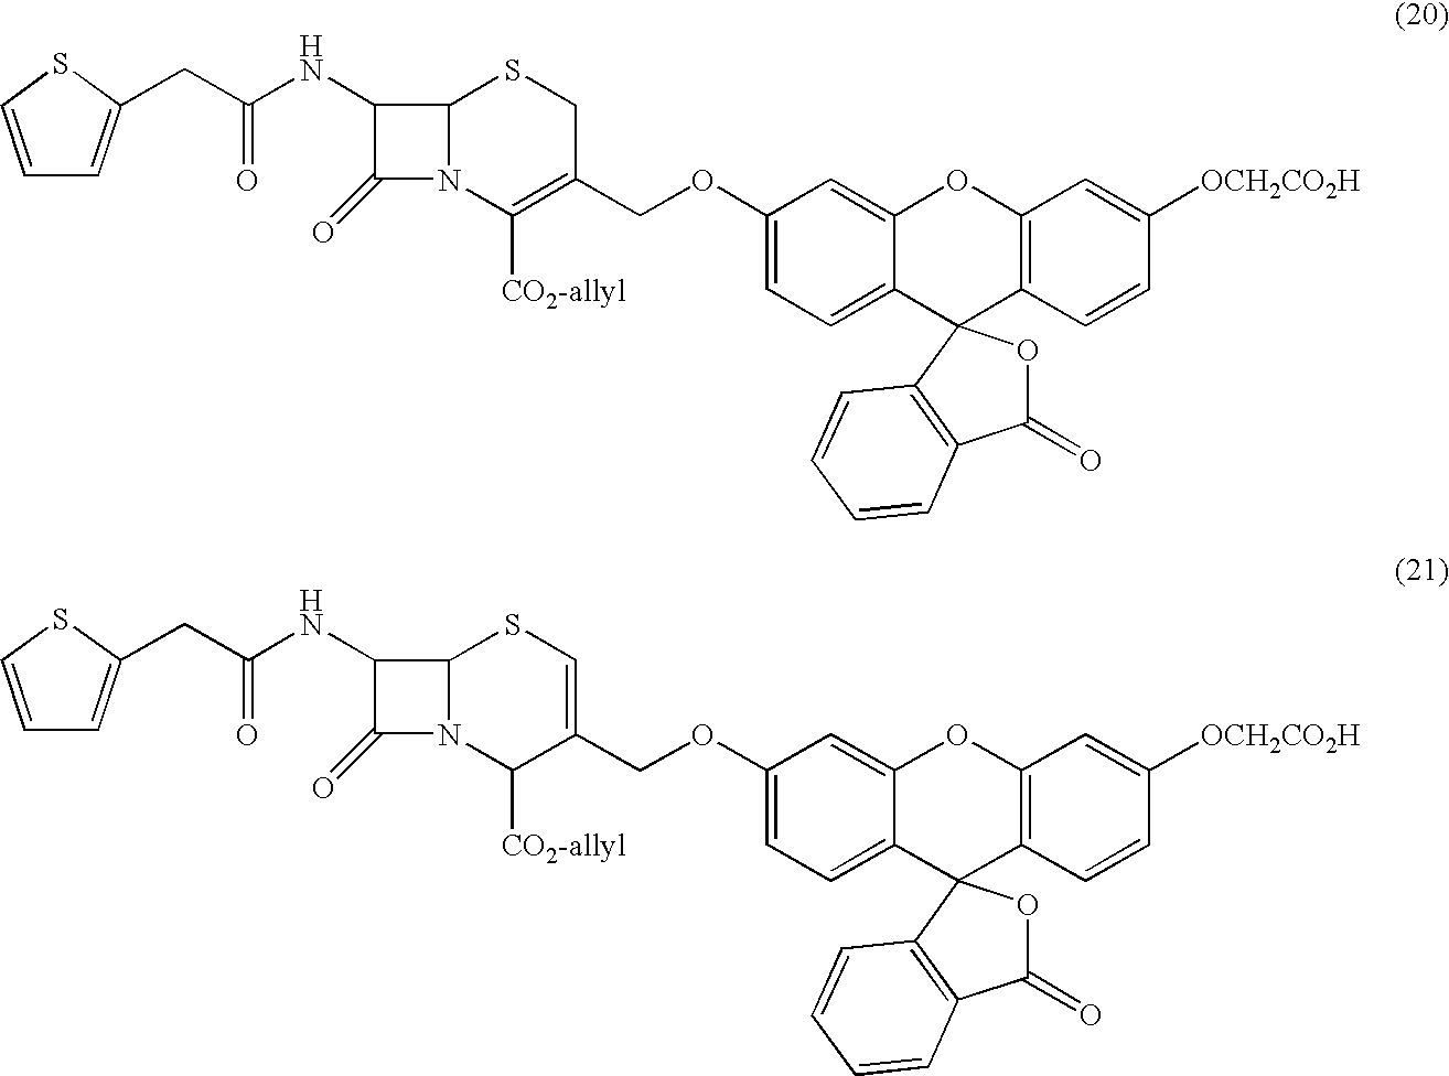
C(C(NC1C(=O)N2C1SCC(COC1=CC=C3C(=C1)OC1=C(C=CC([OCH2CO2H])=C1)C31OC(=O)C3=C1C=CC=C3)=C2[CO2-allyl])=O)C1=CC=CS1.C(C(NC1C(=O)N2C1SC=C(COC1=CC=C3C(=C1)OC1=C(C=CC([OCH2CO2H])=C1)C31OC(=O)C3=C1C=CC=C3)C2[CO2-allyl])=O)C1=CC=CS1
